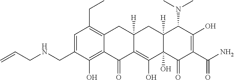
C1=C(CNCC=C)C(O)=C2C(=C1CC)CC1([H])C(=C(O)C3(O)C([H])(C1)C(N(C)C)C(O)=C(C(N)=O)C3=O)C2=O
